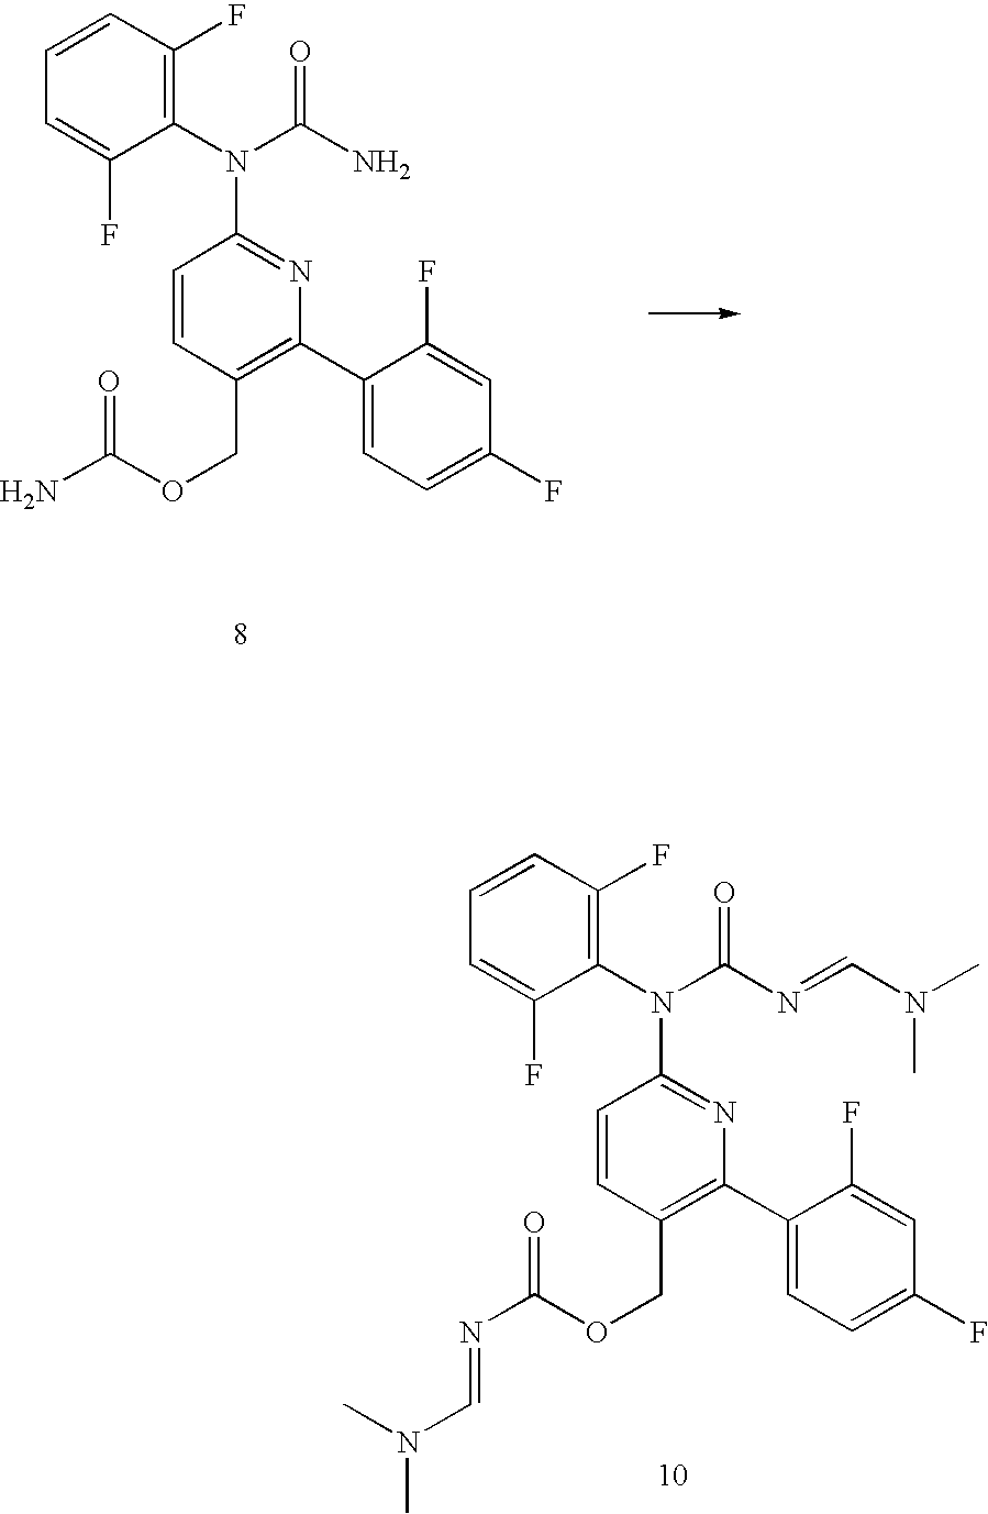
C1=CC(COC(N)=O)=C(C2=CC=C(F)C=C2F)N=C1N(C1=C(F)C=CC=C1F)C(N)=O.C1=CC(COC(N=CN(C)C)=O)=C(C2=CC=C(F)C=C2F)N=C1N(C1=C(F)C=CC=C1F)C(N=CN(C)C)=O
